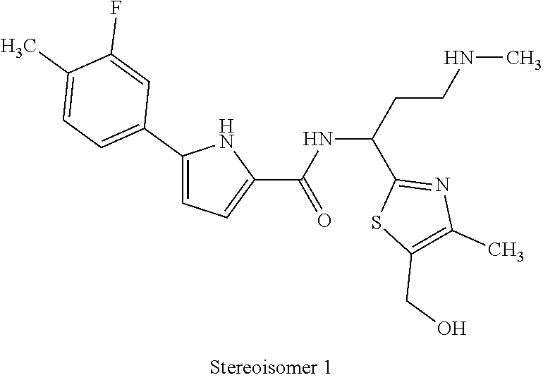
C(C(C1=NC(C)=C(CO)S1)NC(C1=CC=C(C2=CC=C(C)C(F)=C2)N1)=O)CNC
